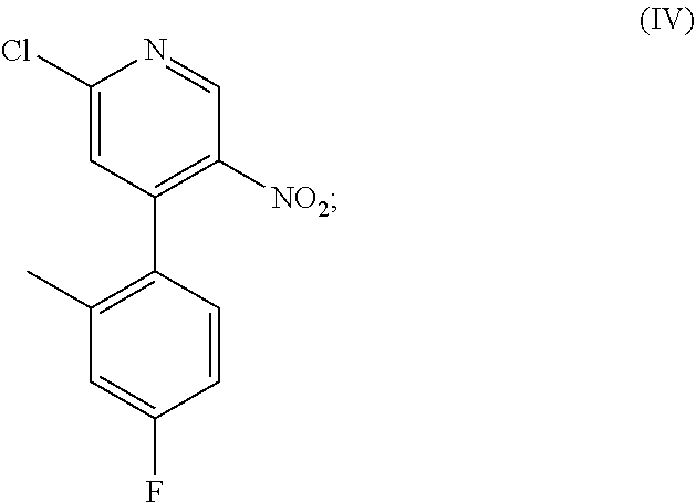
C1(Cl)=CC(C2=C(C)C=C(F)C=C2)=C([NO2])C=N1
